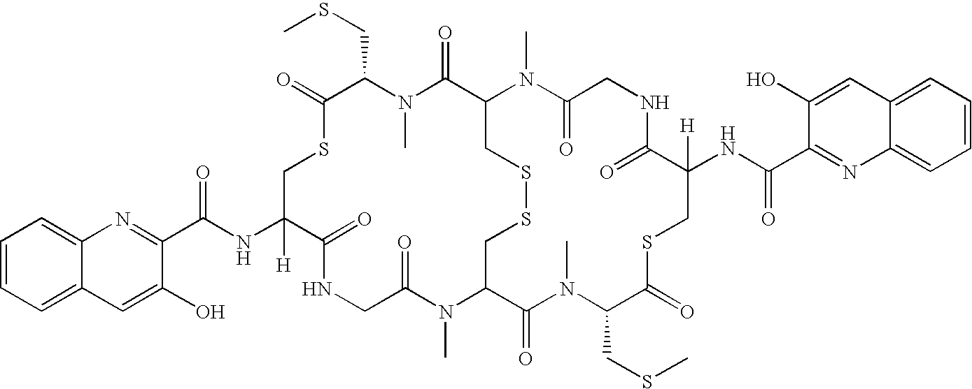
C1=CC=C2C(=C1)N=C(C(NC1([H])C(=O)NCC(=O)N(C)C3CSSCC(C(=O)N(C)C(CSC)C(=O)SC1)N(C)C(=O)CNC(=O)C(NC(C1=NC4=CC=CC=C4C=C1O)=O)([H])CSC(=O)C(CSC)N(C)C3=O)=O)C(O)=C2
